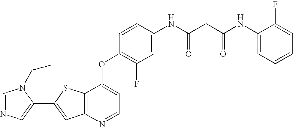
C12=C(SC(C3=CN=CN3CC)=C1)C(OC1=C(F)C=C(NC(CC(NC3=CC=CC=C3F)=O)=O)C=C1)=CC=N2
